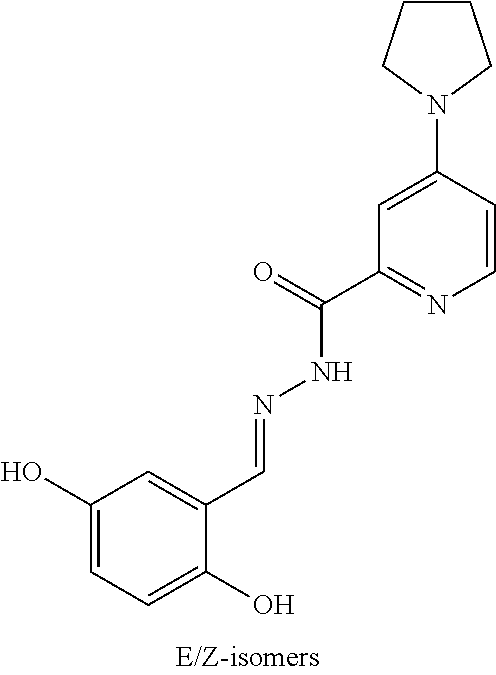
C1(O)=CC=C(O)C(C=NNC(C2=NC=CC(N3CCCC3)=C2)=O)=C1
